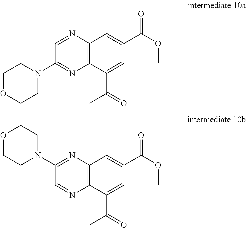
C12=C(N=CC(N3CCOCC3)=N1)C=C(C(OC)=O)C=C2C(=O)C.C12=C(N=C(N3CCOCC3)C=N1)C=C(C(OC)=O)C=C2C(=O)C
